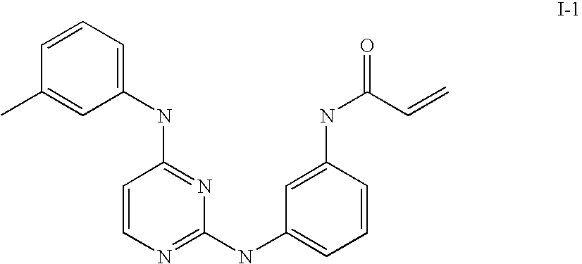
C1=CN=C(NC2=CC=CC(NC(C=C)=O)=C2)N=C1NC1=CC=CC(C)=C1
